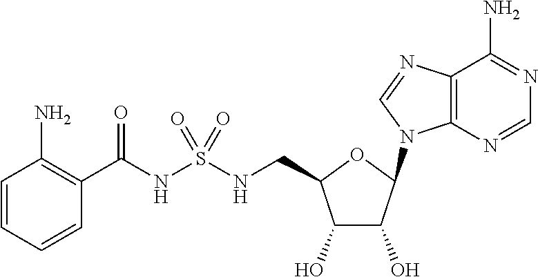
C1(O)C(O)C(N2C3=C(C(N)=NC=N3)N=C2)OC1CNS(NC(C1=C(N)C=CC=C1)=O)(=O)=O
